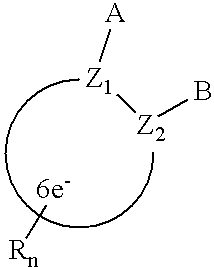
[Z1]([Z2]B)[A].[6e-][Rn]
